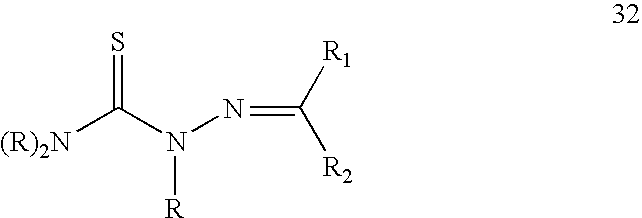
N(=C([R1])[R2])N(C([(R)2N])=S)[R]
